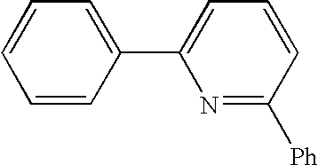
C1=CC=C(C2=CC=CC([Ph])=N2)C=C1
